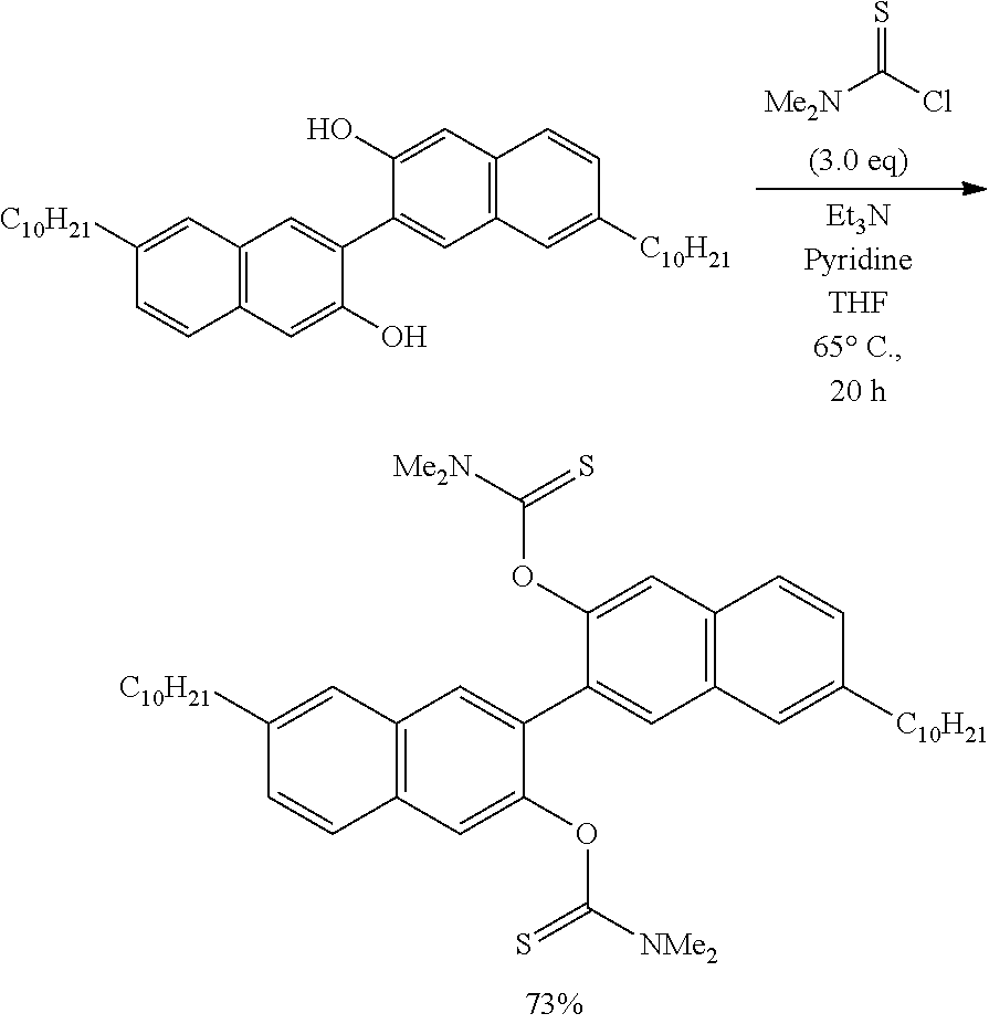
C12=C(C=C(O)C(C3=CC4=C(C=C3O)C=CC([C10H21])=C4)=C1)C=CC([C10H21])=C2.S=C(Cl)[Me2N].C12=C(C=C(OC([NMe2])=S)C(C3=CC4=C(C=C3OC([Me2N])=S)C=CC([C10H21])=C4)=C1)C=CC([C10H21])=C2
